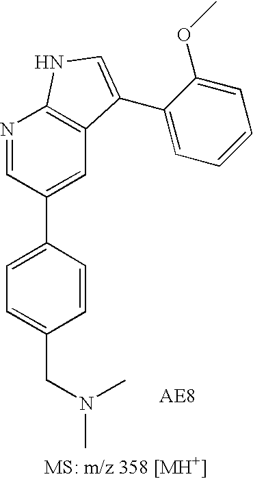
C1=C(C2=CC3=C(N=C2)NC=C3C2=CC=CC=C2OC)C=CC(CN(C)C)=C1
